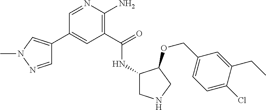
C1=NN(C)C=C1C1=CC(C(=O)NC2CNCC2OCC2=CC=C(Cl)C(CC)=C2)=C(N)N=C1
